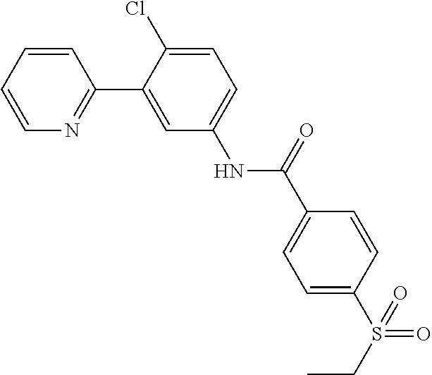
C1=CC=CN=C1C1=CC(NC(=O)C2=CC=C(S(CC)(=O)=O)C=C2)=CC=C1Cl
